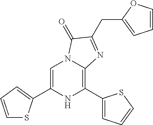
C1=C(C2=CC=CS2)NC(C2=CC=CS2)=C2N1C(=O)C(CC1=CC=CO1)=N2
